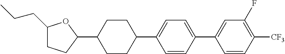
C1(CCC)CCC(C2CCC(C3=CC=C(C4=CC(F)=C([CF3])C=C4)C=C3)CC2)O1
